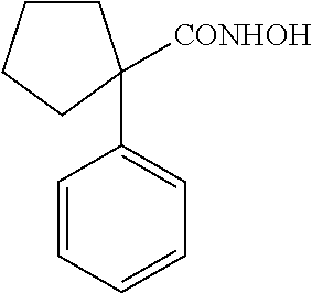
C1=CC=CC=C1C1([CONHOH])CCCC1
